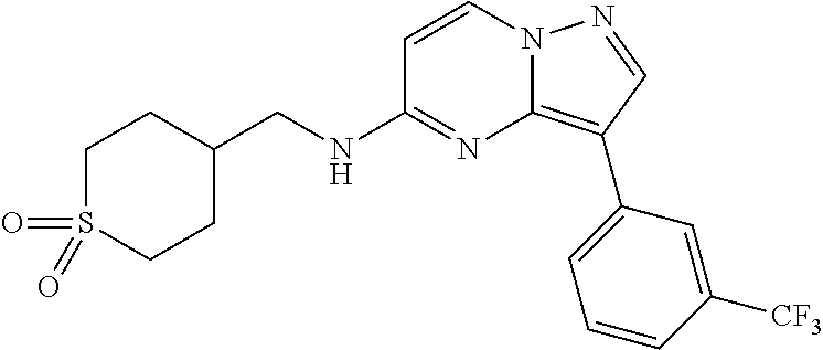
C1(CNC2=NC3=C(C4=CC=CC([CF3])=C4)C=NN3C=C2)CCS(=O)(=O)CC1
